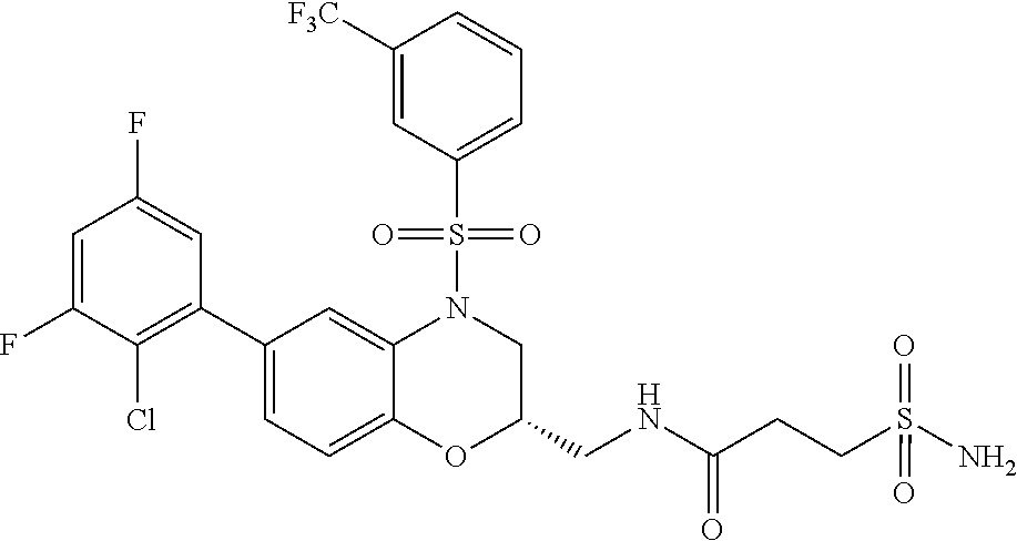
C1=C(F)C(Cl)=C(C2=CC=C3C(=C2)N(S(C2=CC=CC([F3C])=C2)(=O)=O)CC(CNC(=O)CCS(N)(=O)=O)O3)C=C1F
